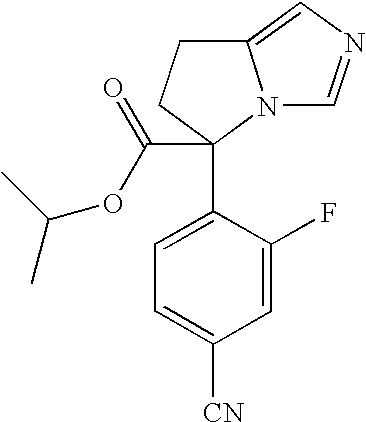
C1=C(C2(C(OC(C)C)=O)N3C(=CN=C3)CC2)C(F)=CC([CN])=C1
